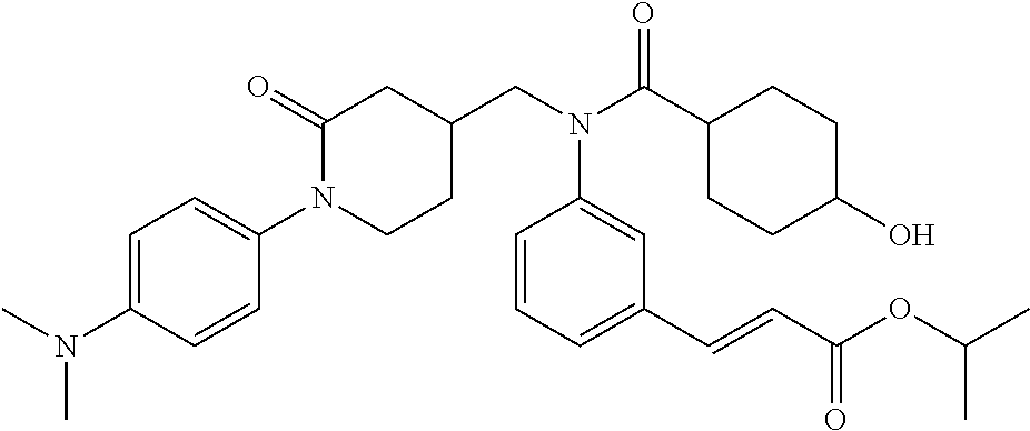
N1(C2=CC=C(N(C)C)C=C2)CCC(CN(C(C2CCC(O)CC2)=O)C2=CC(C=CC(OC(C)C)=O)=CC=C2)CC1=O
